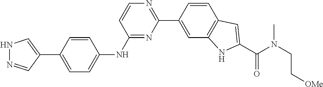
C1=CC(C2=NC=CC(NC3=CC=C(C4=CNN=C4)C=C3)=N2)=CC2=C1C=C(C(N(CC[OMe])C)=O)N2
